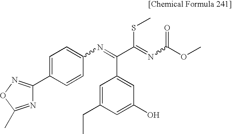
C1=C(CC)C=C(O)C=C1C(C(=NC(OC)=O)SC)=NC1=CC=C(C2=NOC(C)=N2)C=C1
